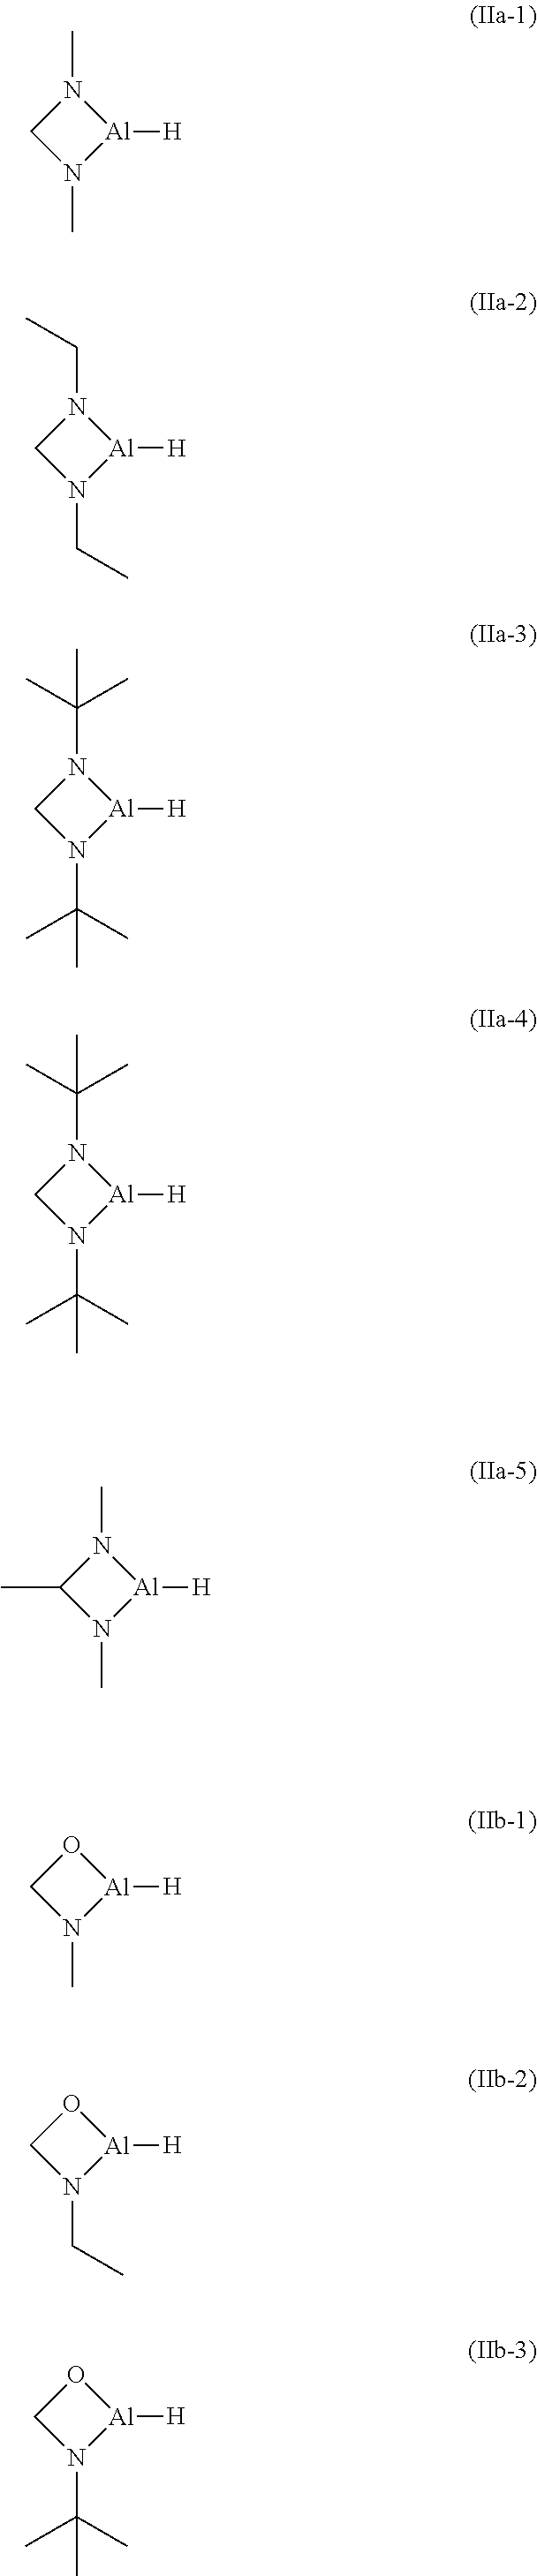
CN1CN(C)[Al]1[H].C(N1CN(CC)[Al]1[H])C.C(N1CN(C(C)(C)C)[Al]1[H])(C)(C)C.C(N1CN(C(C)(C)C)[Al]1[H])(C)(C)C.N1(C)C(C)N(C)[Al]1[H].O1CN(C)[Al]1[H].O1CN(CC)[Al]1[H].O1CN(C(C)(C)C)[Al]1[H]
